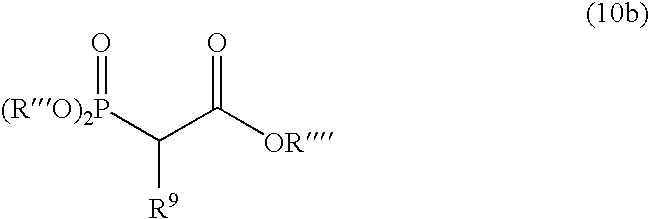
[(RO)2P](C(C([OR])=O)[R9])=O
